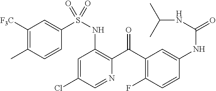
C1=C(Cl)C=NC(C(C2=C(F)C=CC(NC(=O)NC(C)C)=C2)=O)=C1NS(=O)(C1=CC([F3C])=C(C)C=C1)=O
